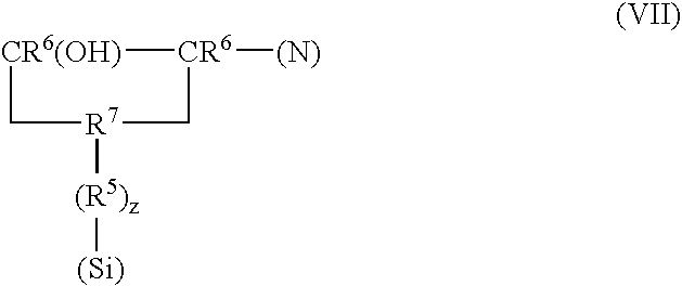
[CR6(OH)]1[CR6]([(N)])C[R7]([(R5)z][(Si)])C1
